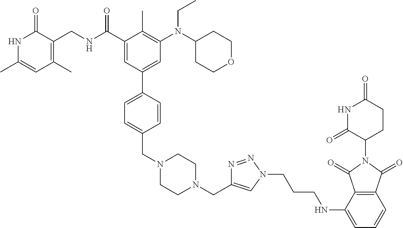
N1C(C)=CC(C)=C(CNC(C2=CC(C3=CC=C(CN4CCN(CC5=CN(CCCNC6=CC=CC7=C6C(=O)N(C6CCC(=O)NC6=O)C7=O)N=N5)CC4)C=C3)=CC(N(C3CCOCC3)CC)=C2C)=O)C1=O
